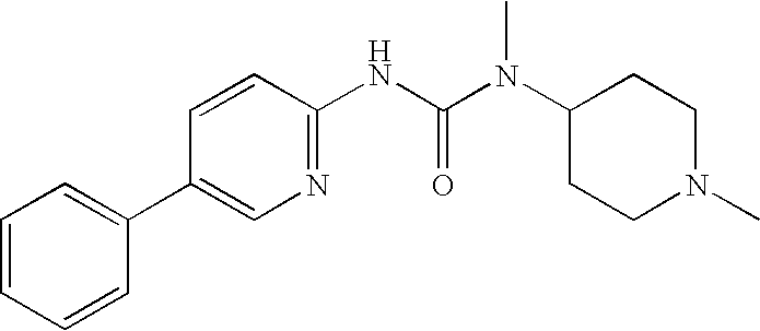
C1=CC=CC(C2=CN=C(NC(N(C3CCN(C)CC3)C)=O)C=C2)=C1
